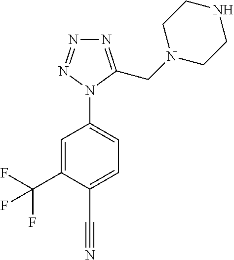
C1=C(N2C(CN3CCNCC3)=NN=N2)C=C(C(F)(F)F)C(C#N)=C1
